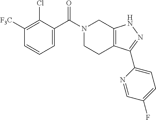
C1([F3C])=C(Cl)C(C(N2CCC3=C(C2)NN=C3C2=CC=C(F)C=N2)=O)=CC=C1
